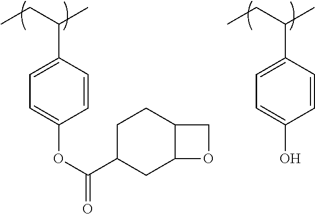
CCC(C)C1=CC=C(OC(C2CC3C(CC2)CO3)=O)C=C1.CCC(C)C1=CC=C(O)C=C1
